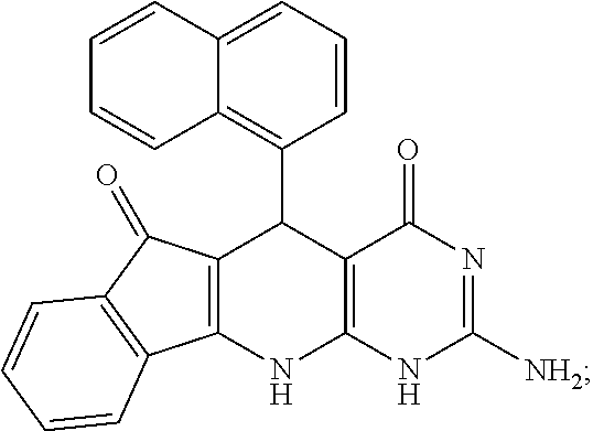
C12=C(NC3=C(C1C1=C4C(=CC=C1)C=CC=C4)C(=O)N=C([NH2])N3)C1=C(C2=O)C=CC=C1
